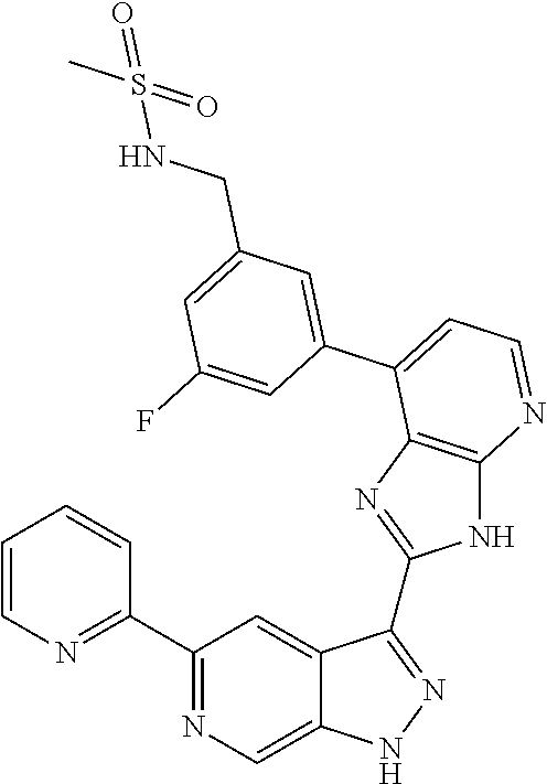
C1(C2=NC=C3C(=C2)C(C2=NC4=C(N2)N=CC=C4C2=CC(CNS(C)(=O)=O)=CC(F)=C2)=NN3)=NC=CC=C1
